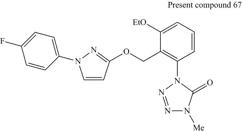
C1=CC(OCC2=C(N3N=NN([Me])C3=O)C=CC=C2[EtO])=NN1C1=CC=C(F)C=C1
